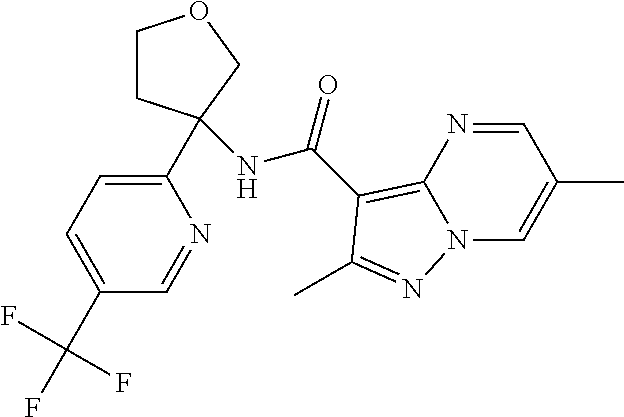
C1(C2(NC(=O)C3=C4N(C=C(C)C=N4)N=C3C)CCOC2)=CC=C(C(F)(F)F)C=N1
